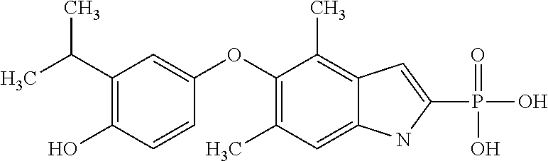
C1=C(OC2=C(C)C=C3C(=C2C)C=C(P(=O)(O)O)N3)C=CC(O)=C1C(C)C
